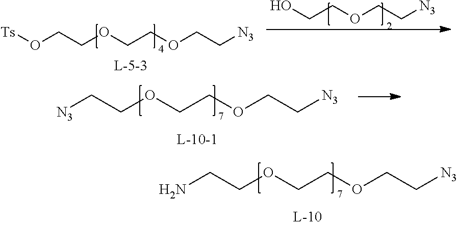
NCCOCCOCC[N3].[Ts]OCCOCCOCC[N3].OCCOCC[N3].[N3]CCOCCOCC[N3]
